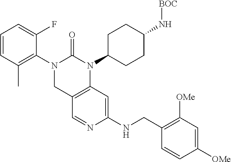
C1C2=C(N(C3CCC(N[BOC])CC3)C(=O)N1C1=C(C)C=CC=C1F)C=C(NCC1=C([OMe])C=C([OMe])C=C1)N=C2
